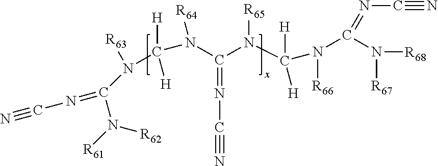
N(C(N(C(N(C(N(C(N([R68])[R67])=NC#N)[R66])([H])[H])[R65])=NC#N)[R64])([H])[H])(C(N([R61])[R62])=NC#N)[R63]
